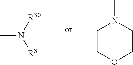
CN([R30])[R31].C1COCCN1C
